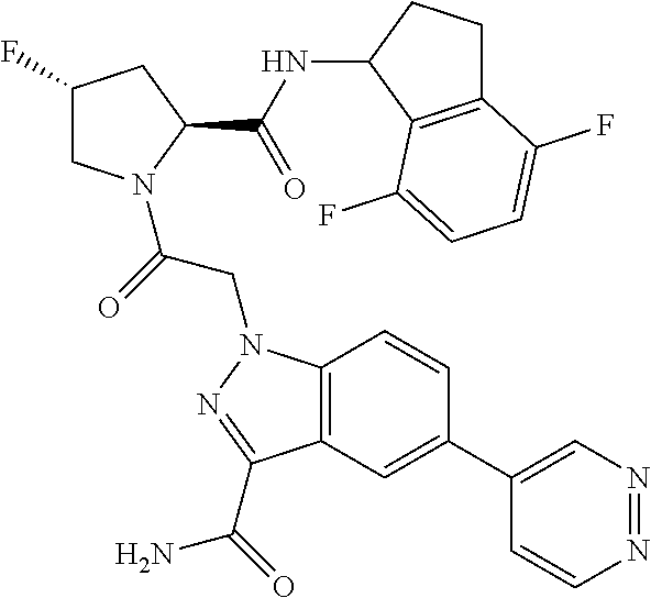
C1(C2=CC3=C(C=C2)N(CC(=O)N2CC(F)CC2C(=O)NC2C4=C(CC2)C(F)=CC=C4F)N=C3C(=O)N)=CN=NC=C1
